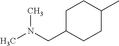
C1C(CN(C)C)CCC(C)C1
